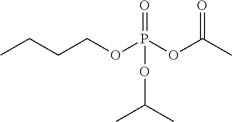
CCCCOP(OC(C)=O)(=O)OC(C)C
